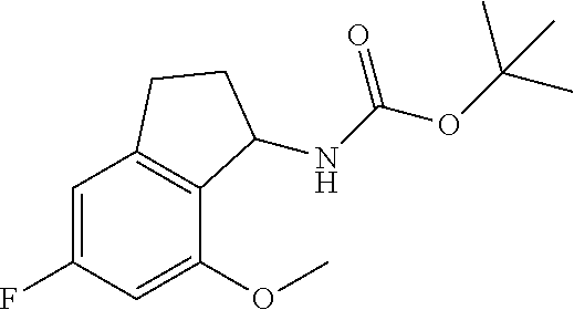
C1=C(F)C=C(OC)C2=C1CCC2NC(OC(C)(C)C)=O
